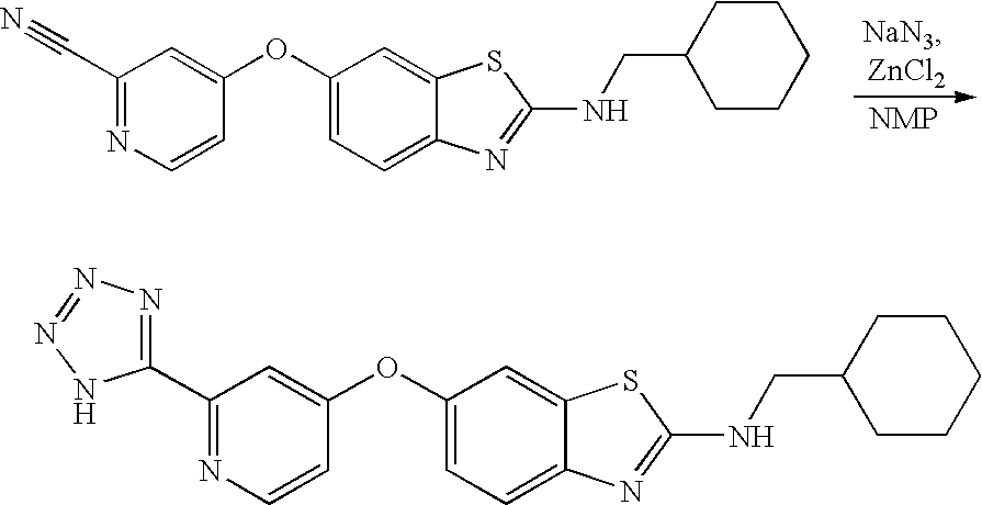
C1(OC2=CC(C#N)=NC=C2)=CC=C2C(=C1)SC(NCC1CCCCC1)=N2.C1(OC2=CC(C3=NN=NN3)=NC=C2)=CC=C2C(=C1)SC(NCC1CCCCC1)=N2
